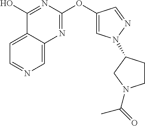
C1=C2C(=CN=C1)N=C(OC1=CN(C3CCN(C(=O)C)C3)N=C1)N=C2O
